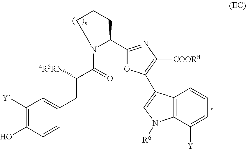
C1([Y])=C(O)C=CC(CC(C(=O)N2C(C3=NC([COOR8])=C(C4=CN([R6])C5=C4C=CC=C5[Y])O3)CCC2)[4R5RN])=C1
